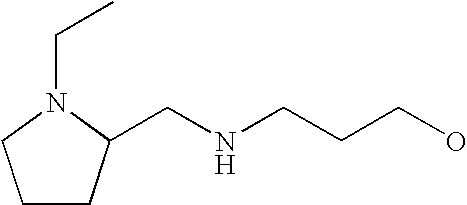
C(NCCCO)C1CCCN1CC
